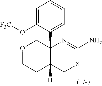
C1=C(O[F3C])C(C23COCCC2([H])CSC(N)=N3)=CC=C1
